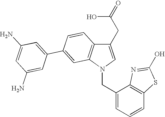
C(N1C=C(CC(=O)O)C2=C1C=C(C1=CC(N)=CC(N)=C1)C=C2)C1=CC=CC2=C1N=C(O)S2
